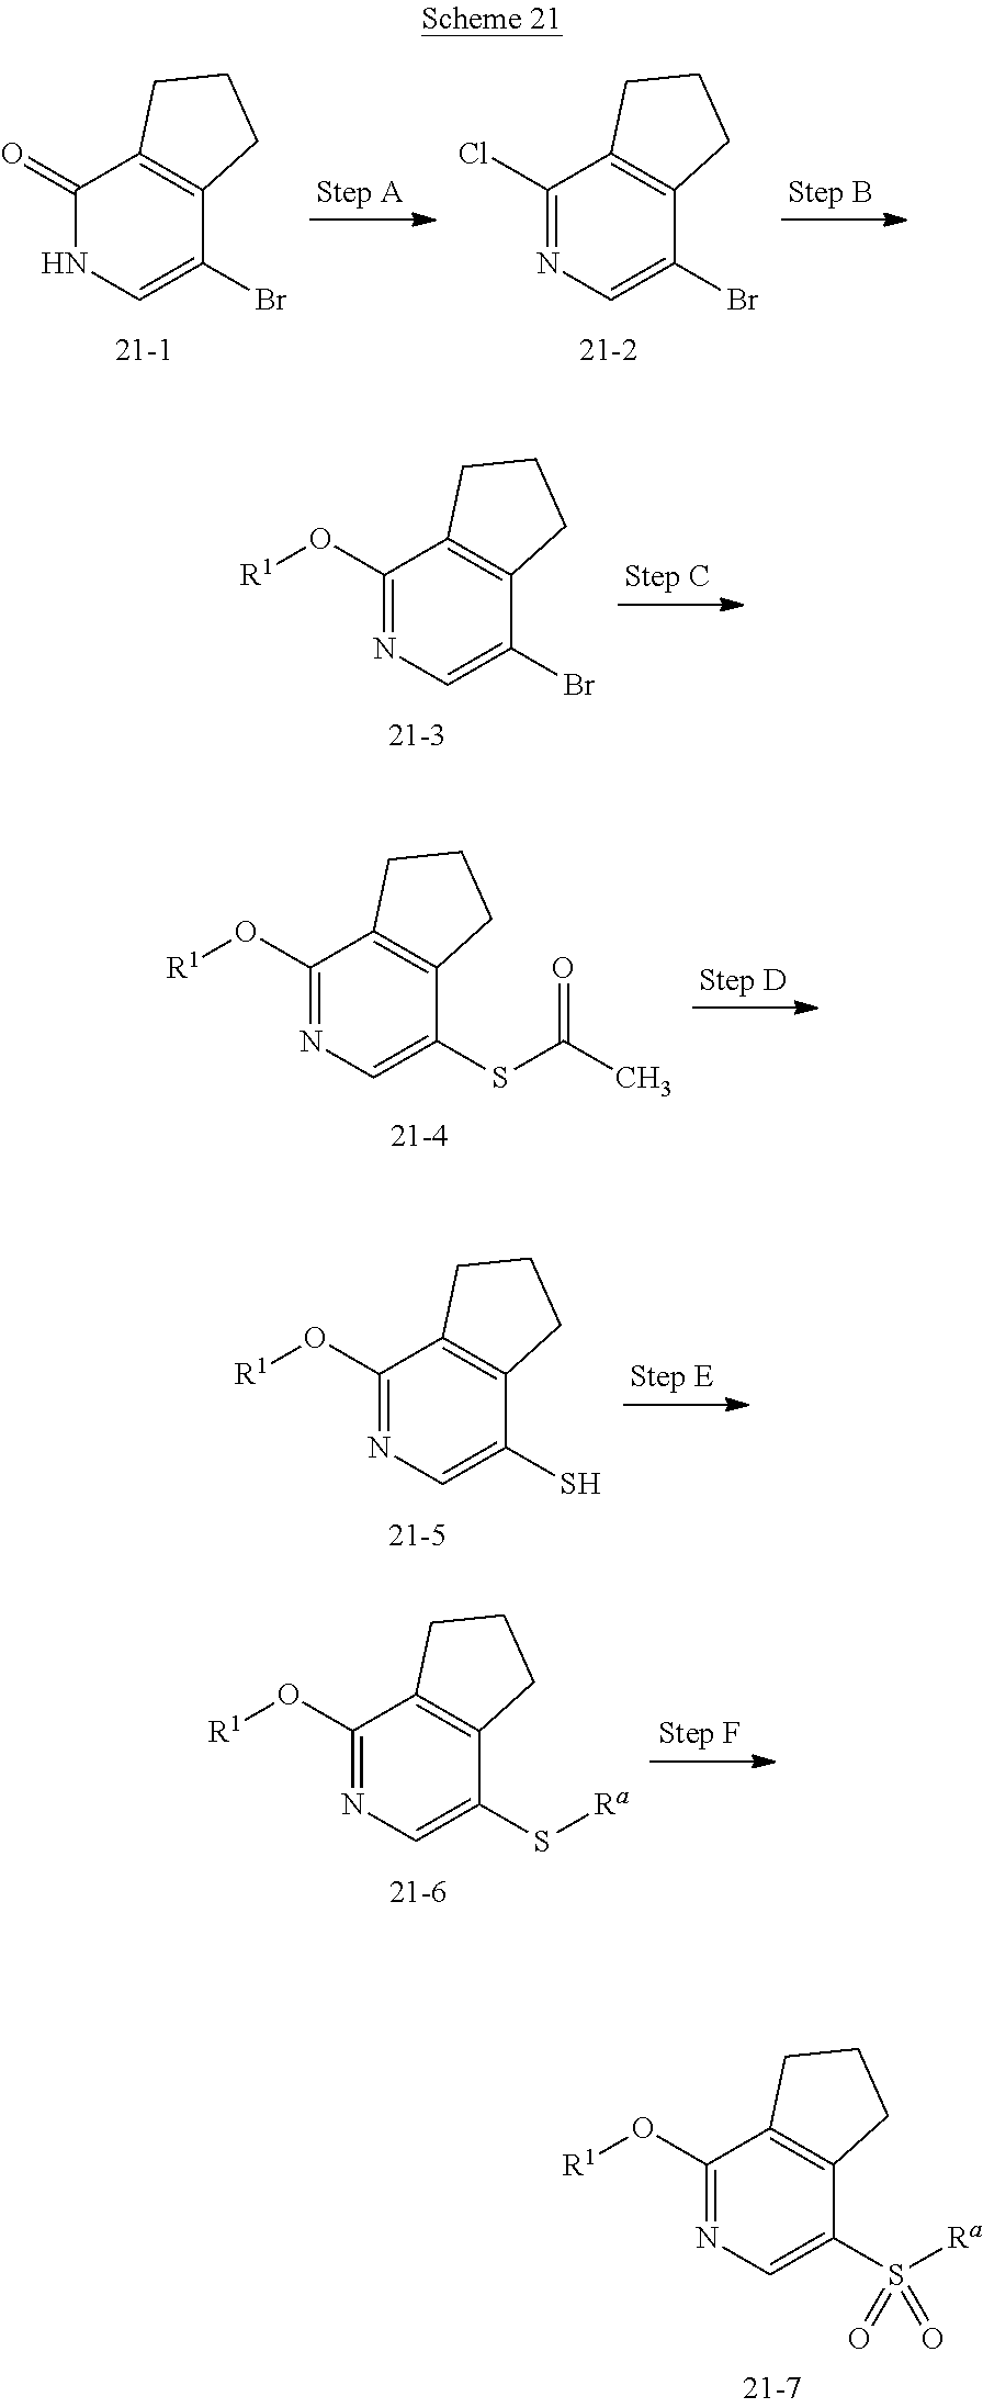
C1(=O)NC=C(Br)C2=C1CCC2.C1(Cl)=NC=C(Br)C2=C1CCC2.C1(O[R1])=NC=C(Br)C2=C1CCC2.C1(O[R1])=NC=C(SC(C)=O)C2=C1CCC2.C1(O[R1])=NC=C(S)C2=C1CCC2.C1(O[R1])=NC=C(S[Ra])C2=C1CCC2.C1(O[R1])=NC=C(S([Ra])(=O)=O)C2=C1CCC2
